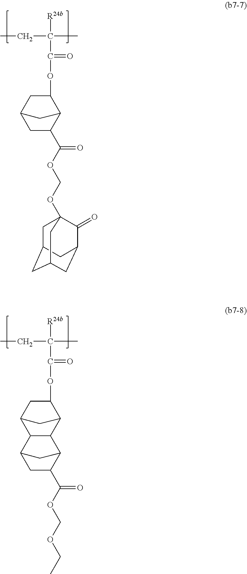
C1C(C(OCOC23CC4CC(CC(C2=O)C4)C3)=O)C2C(OC(C(CC)(C)[R24b])=O)CC1C2.C12C(C3C(OC(C(CC)(C)[R24b])=O)CC1C3)C1C(C(OCOCC)=O)CC2C1
